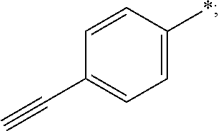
C(C1=CC=C(*)C=C1)#C
